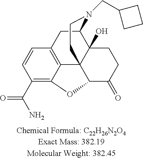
C1=CC(C(N)=O)=C2C3=C1CC1C4(O)C3(C(C(=O)CC4)O2)CCN1CC1CCC1
